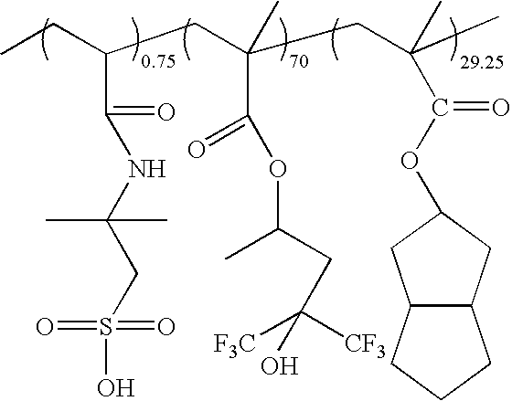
CCC(CC(CC(C)(C)C(OC1CC2C(C1)CCC2)=O)(C)C(=O)OC(C)CC([F3C])([CF3])O)C(=O)NC(CS(O)(=O)=O)(C)C
